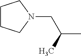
C1CCN(CC(C)C)C1
